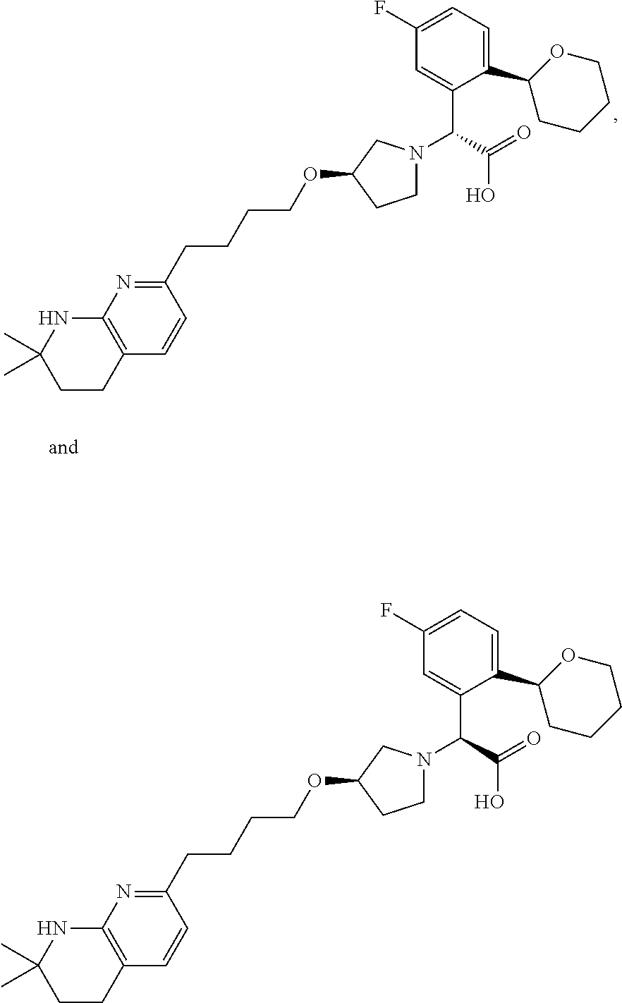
C1(F)=CC=C(C2CCCCO2)C(C(C(=O)O)N2CCC(OCCCCC3=NC4=C(C=C3)CCC(C)(C)N4)C2)=C1.C1(F)=CC=C(C2CCCCO2)C(C(C(=O)O)N2CCC(OCCCCC3=NC4=C(C=C3)CCC(C)(C)N4)C2)=C1
